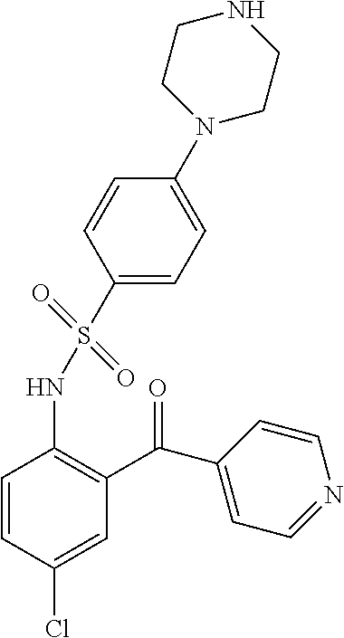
C1=CC(Cl)=CC(C(C2=CC=NC=C2)=O)=C1NS(C1=CC=C(N2CCNCC2)C=C1)(=O)=O
